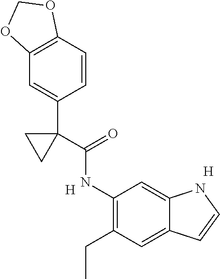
C1(CC)=C(NC(=O)C2(C3=CC4=C(C=C3)OCO4)CC2)C=C2C(=C1)C=CN2.[H].[H]
